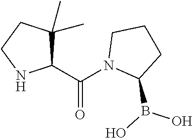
C1(C(N2C(B(O)O)CCC2)=O)C(C)(C)CCN1
